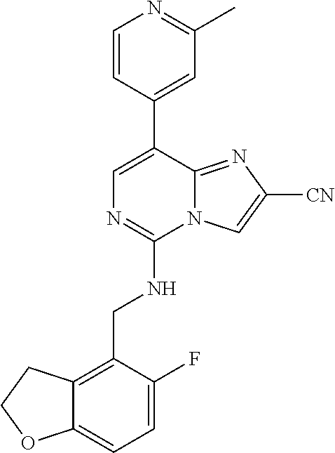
C12=CC=C(F)C(CNC3=NC=C(C4=CC(C)=NC=C4)C4=NC([CN])=CN34)=C1CCO2
